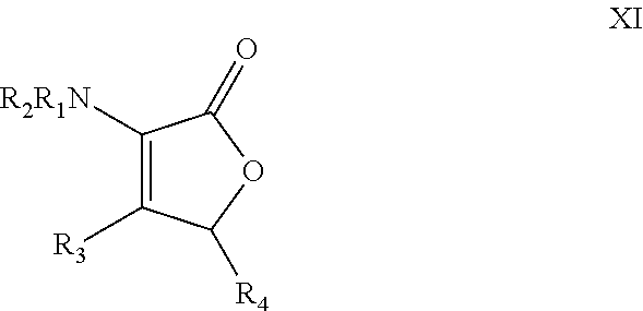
C1([R2R1N])=C([R3])C([R4])OC1=O
